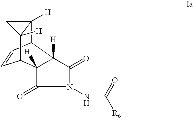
C1=CC2C3([H])C([H])(C1C1([H])C(=O)N(NC(=O)[R6])C(=O)C21[H])C3
